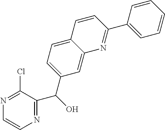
N1=C(Cl)C(C(C2=CC=C3C(=C2)N=C(C2=CC=CC=C2)C=C3)O)=NC=C1
